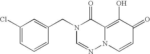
C1(Cl)=CC=CC(CN2C=NN3C(=C(O)C(=O)C=C3)C2=O)=C1
